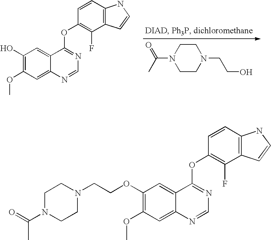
C1(O)=C(OC)C=C2C(=C1)C(OC1=C(F)C3=C(C=C1)NC=C3)=NC=N2.C1CN(C(C)=O)CCN1CCO.C1(OCCN2CCN(C(=O)C)CC2)=C(OC)C=C2C(=C1)C(OC1=C(F)C3=C(C=C1)NC=C3)=NC=N2
